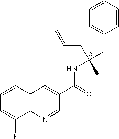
[R].C1=CC2=C(C(F)=C1)N=CC(C(=O)NC(CC1=CC=CC=C1)(CC=C)C)=C2
